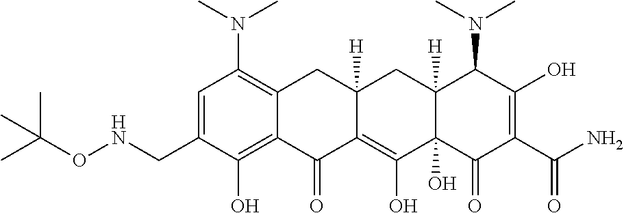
C1=C(CNOC(C)(C)C)C(O)=C2C(=C1N(C)C)CC1([H])C(=C(O)C3(O)C([H])(C1)C(N(C)C)C(O)=C(C(N)=O)C3=O)C2=O
